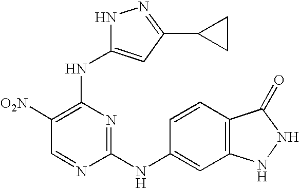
C1([O2N])=C(NC2=CC(C3CC3)=NN2)N=C(NC2=CC3=C(C=C2)C(=O)NN3)N=C1
